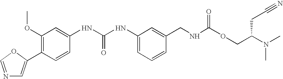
N1=COC(C2=C(OC)C=C(NC(NC3=CC=CC(CNC(OCC(N(C)C)CC#N)=O)=C3)=O)C=C2)=C1
